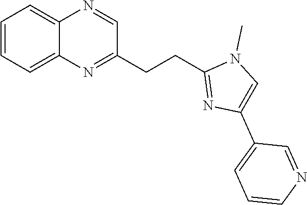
C1=CC=C2C(=C1)N=CC(CCC1=NC(C3=CC=CN=C3)=CN1C)=N2
